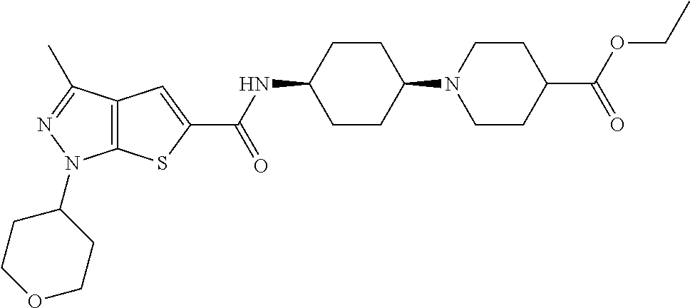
C12=C(SC(C(NC3CCC(N4CCC(C(OCC)=O)CC4)CC3)=O)=C1)N(C1CCOCC1)N=C2C
